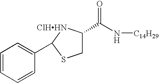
C1=CC=CC(C2[ClHHN]C(C(N[C14H29])=O)CS2)=C1
